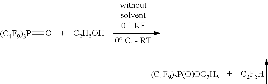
[(C4F9)3P]=O.[C2H5OH].[C2F5H].[(C4F9)2P(O)OC2H5]
